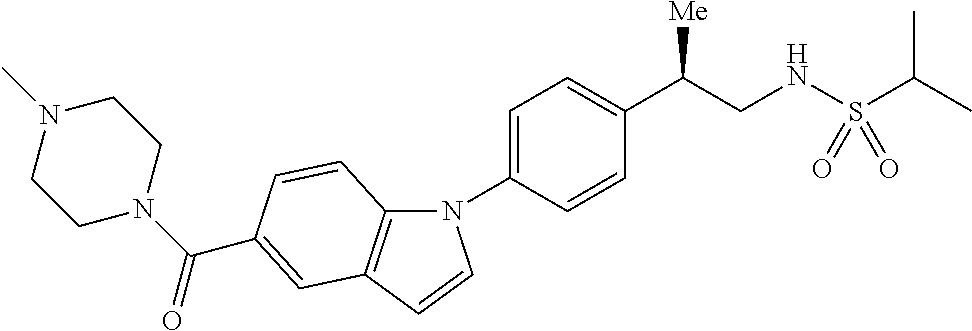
N1(C2=CC=C(C(CNS(C(C)C)(=O)=O)[Me])C=C2)C2=C(C=C1)C=C(C(N1CCN(C)CC1)=O)C=C2
